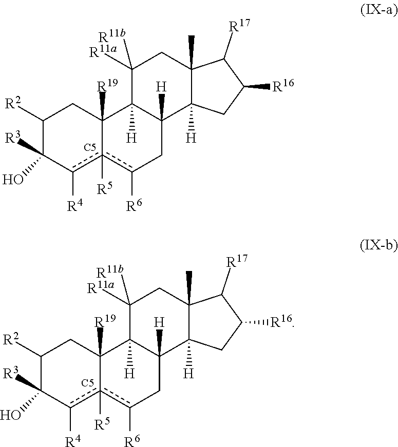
C1([R2])C([R3])(O)c([R4])c2([R5])c([R6])CC3([H])C([H])(C2([R19])C1)C([R11a])([R11b])CC1(C)C3([H])CC([R16])C1[R17].[C5].C1([R2])C([R3])(O)c([R4])c2([R5])c([R6])CC3([H])C([H])(C2([R19])C1)C([R11a])([R11b])CC1(C)C3([H])CC([R16])C1[R17].[C5]
